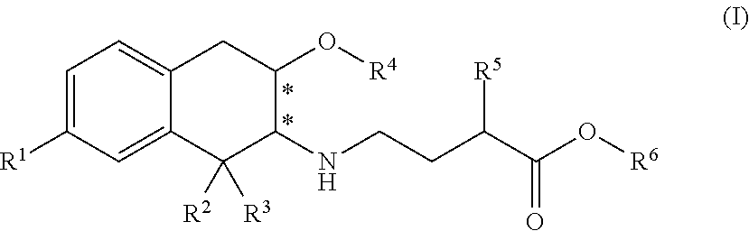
C1=C([R1])C=C2C(=C1)CC(O[R4])C(NCCC(C(O[R6])=O)[R5])C2([R2])[R3]
